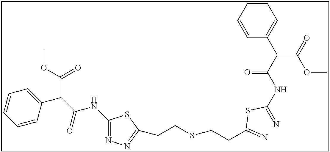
C1(NC(C(C(OC)=O)C2=CC=CC=C2)=O)=NN=C(CCSCCC(=N)SC(=N)NC(C(C2=CC=CC=C2)C(=O)OC)=O)S1
